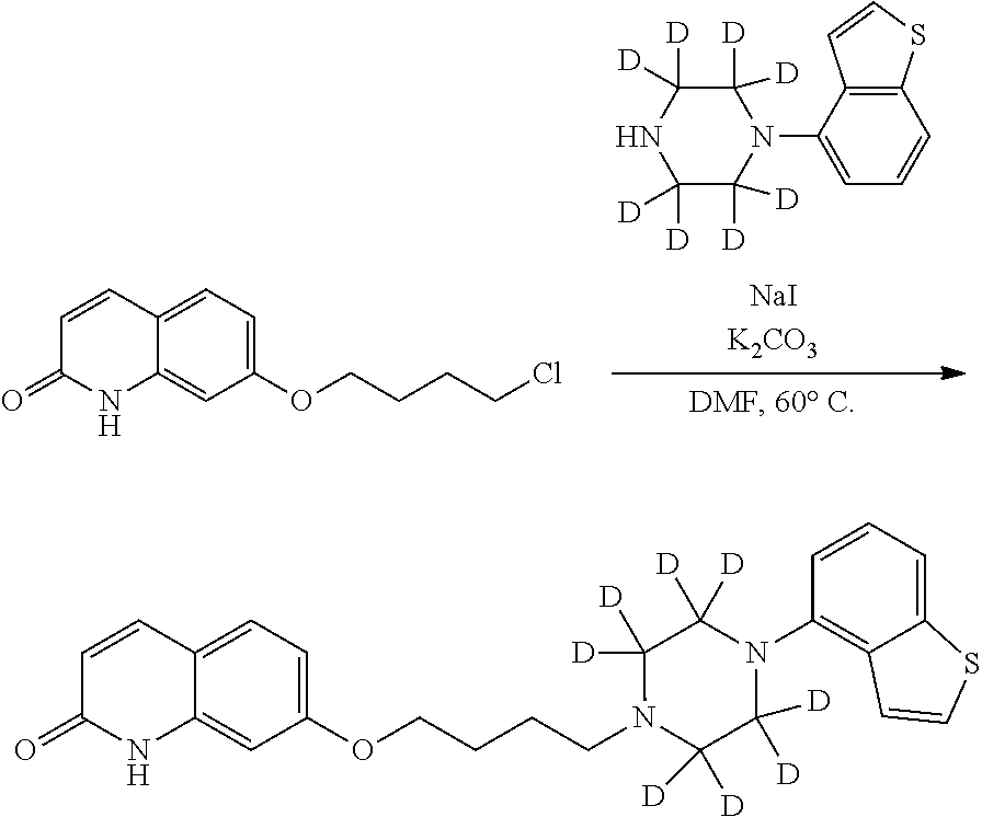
C1(OCCCCCl)=CC=C2C(=C1)NC(=O)C=C2.C12=C(C(N3C([D])([D])C([D])([D])NC([D])([D])C3([D])[D])=CC=C1)C=CS2.[NaIK2CO3].C1(OCCCCN2C([D])([D])C([D])([D])N(C3=C4C(=CC=C3)SC=C4)C([D])([D])C2([D])[D])=CC=C2C(=C1)NC(=O)C=C2
